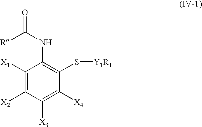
[R]C(NC1=C(S[Y1R1])C([X4])=C([X3])C([X2])=C1[X1])=O
